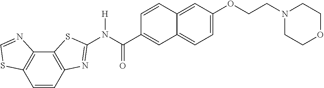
C1=CC2=C(C3=C1SC=N3)SC(N(C(C1=CC3=CC=C(OCCN4CCOCC4)C=C3C=C1)=O)[H])=N2
